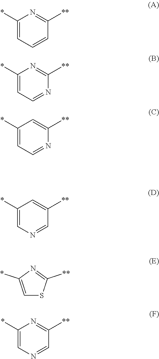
C1(*)=CC=CC([**])=N1.C1(*)=CC=NC([**])=N1.C1(*)=CC=NC([**])=C1.C1(*)=CN=CC([**])=C1.C1(*)=CN=CC([**])=N1.C1=C(*)N=C([**])S1
